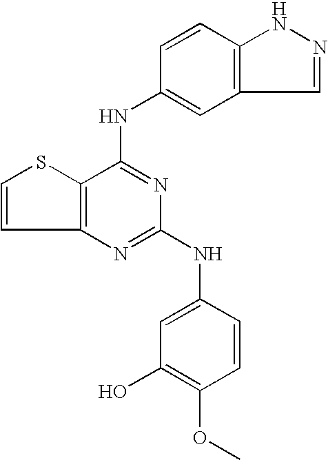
C12=C(C(NC3=CC4=C(C=C3)NN=C4)=NC(NC3=CC(O)=C(OC)C=C3)=N1)SC=C2
